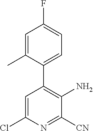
C1=C(Cl)N=C([CN])C(N)=C1C1=CC=C(F)C=C1C
